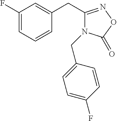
C1(F)=CC=CC(CC2=NOC(=O)N2CC2=CC=C(F)C=C2)=C1
